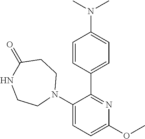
N1(C2=CC=C(OC)N=C2C2=CC=C(N(C)C)C=C2)CCC(=O)NCC1
